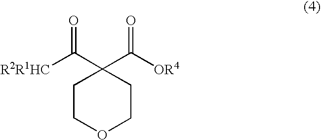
C1COCCC1(C([R2R1HC])=O)C([OR4])=O
